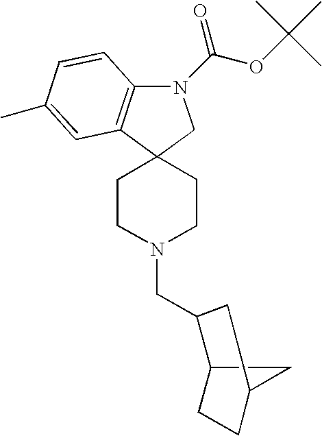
C1CN(CC2C3CCC(C3)C2)CCC12CN(C(OC(C)(C)C)=O)C1=C2C=C(C)C=C1
